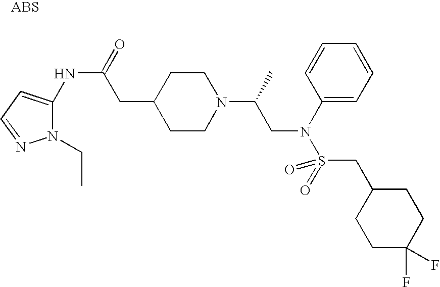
N(C(CC1CCN(C(CN(S(=O)(=O)CC2CCC(F)(F)CC2)C2=CC=CC=C2)C)CC1)=O)C1=CC=NN1CC
